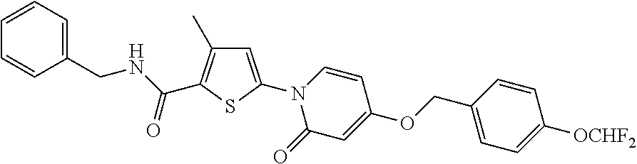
C(NC(C1=C(C)C=C(N2C(=O)C=C(OCC3=CC=C([OCHF2])C=C3)C=C2)S1)=O)C1=CC=CC=C1
